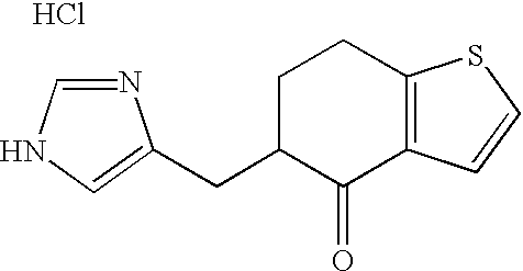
N1=CNC=C1CC1C(=O)C2=C(CC1)SC=C2.Cl
